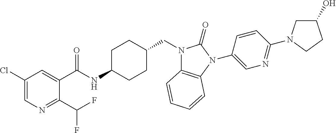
C1(Cl)=CN=C(C(F)F)C(C(NC2CCC(CN3C4=C(N(C5=CN=C(N6CC(O)CC6)C=C5)C3=O)C=CC=C4)CC2)=O)=C1
